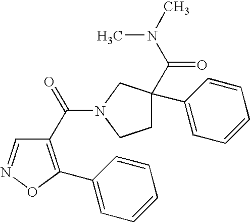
C1(C(=O)N2CC(C3=CC=CC=C3)(C(N(C)C)=O)CC2)=C(C2=CC=CC=C2)ON=C1
